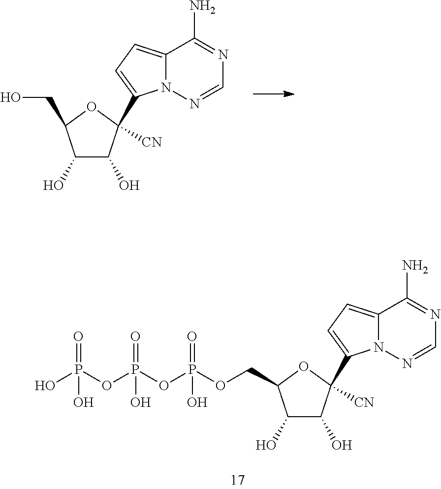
C1(O)C(O)C([CN])(C2=CC=C3N2N=CN=C3N)OC1CO.C1(O)C(O)C([CN])(C2=CC=C3N2N=CN=C3N)OC1COP(OP(OP(O)(O)=O)(O)=O)(O)=O
